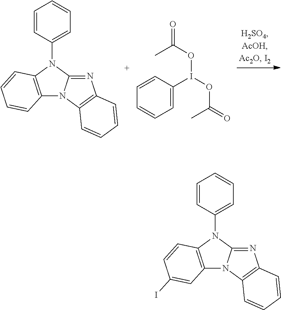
C12=C(N(C3=CC=CC=C3)C3=NC4=C(N13)C=CC=C4)C=CC=C2.C1=CC(I(OC(C)=O)OC(C)=O)=CC=C1.C12=C(N(C3=CC=CC=C3)C3=NC4=C(N13)C=CC=C4)C=CC(I)=C2
